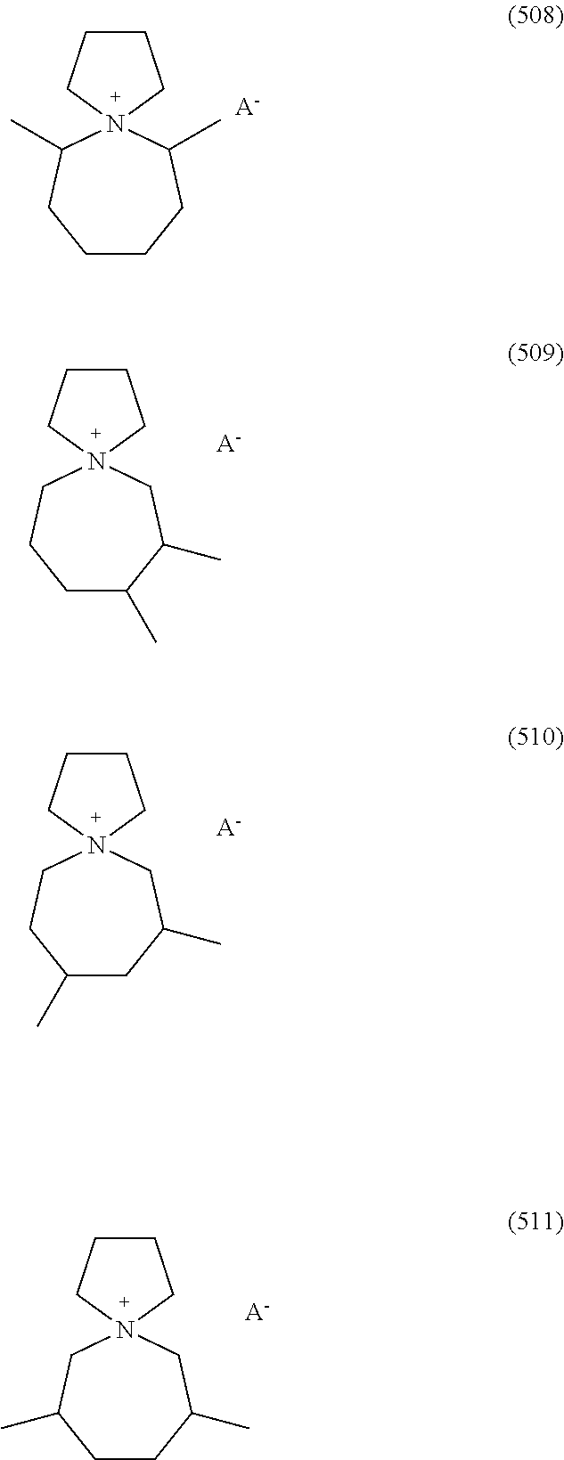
C1CCN2(C1)C(C)CCCCC2C.[A-].C1CCN2(C1)CCCC(C)C(C)C2.[A-].C1CCN2(C1)CCC(C)CC(C)C2.[A-].C1CCN2(C1)CC(C)CCC(C)C2.[A-]
